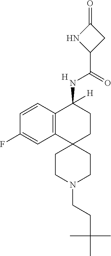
C12=C(C=CC(F)=C1)C(NC(C1CC(=O)N1)=O)([H])CCC21CCN(CCC(C)(C)C)CC1.[H]
